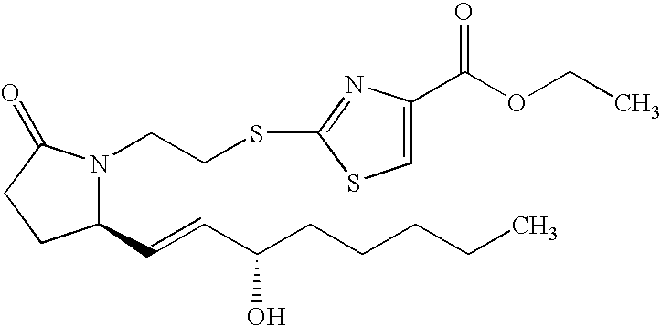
C1(C=CC(CCCCC)O)N(CCSC2=NC(C(OCC)=O)=CS2)C(=O)CC1
